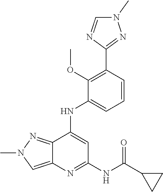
C1=CC(C2=NN(C)C=N2)=C(OC)C(NC2=CC(NC(=O)C3CC3)=NC3=CN(C)N=C23)=C1
